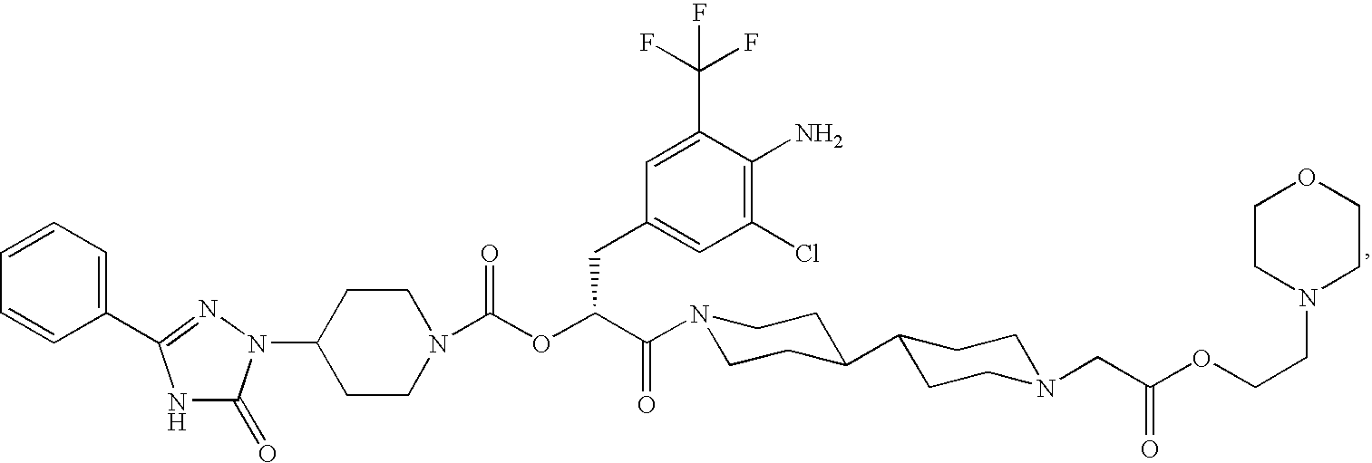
C1(N2C(=O)NC(C3=CC=CC=C3)=N2)CCN(C(OC(C(=O)N2CCC(C3CCN(CC(OCCN4CCOCC4)=O)CC3)CC2)CC2=CC(Cl)=C(N)C(C(F)(F)F)=C2)=O)CC1
